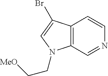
C12=C(C=NC=C1)N(CC[MeO])C=C2Br
